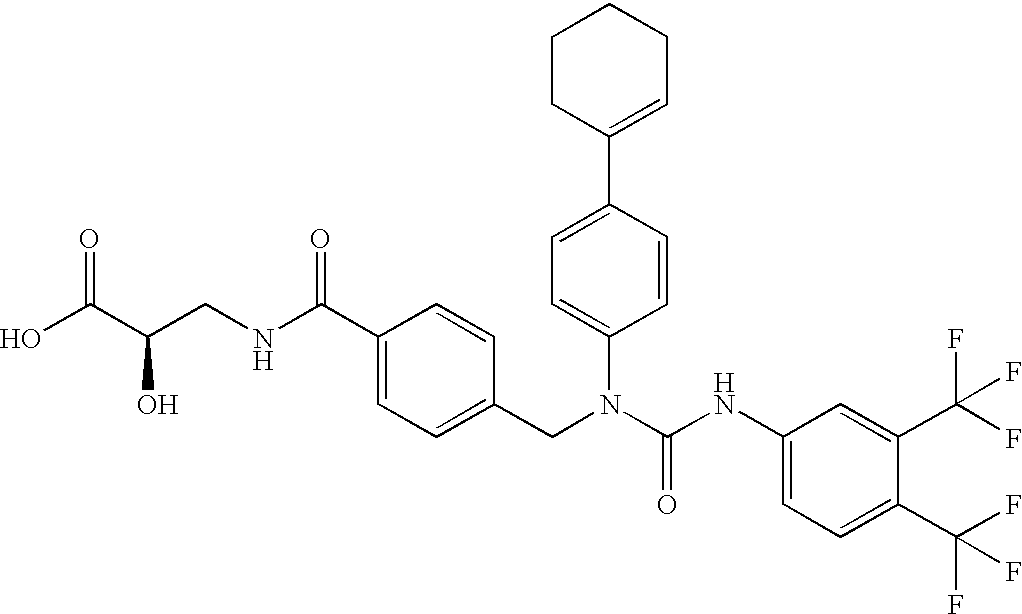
OC(C(CNC(C1=CC=C(CN(C(NC2=CC=C(C(F)(F)F)C(C(F)(F)F)=C2)=O)C2=CC=C(C3=CCCCC3)C=C2)C=C1)=O)O)=O
